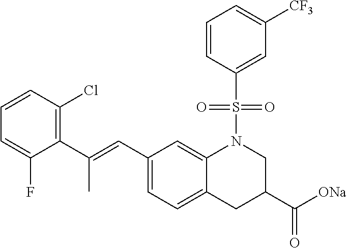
C1(C=C(C2=C(Cl)C=CC=C2F)C)=CC=C2C(=C1)N(S(=O)(=O)C1=CC([CF3])=CC=C1)CC(C([ONa])=O)C2
